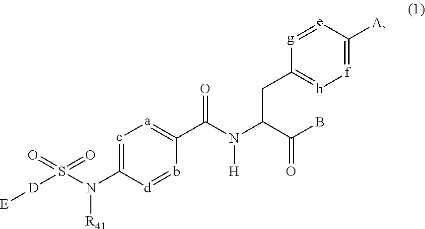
c1=C(N(S(=O)(=O)[D][E])[R41])[d]=bC(C(N(C(C(B)=O)CC2=[h][f]=C([A])[e]=[g]2)[H])=O)=[a]1
